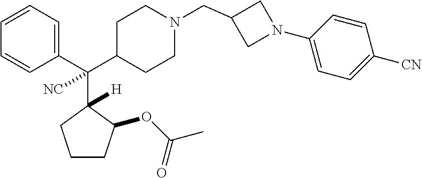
C1=CC=C(C(C2CCN(CC3CN(C4=CC=C([CN])C=C4)C3)CC2)(C2([H])C(OC(C)=O)CCC2)[NC])C=C1
